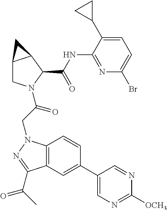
C12=C(N(CC(=O)N3CC4C(C3C(NC3=NC(Br)=CC=C3C3CC3)=O)C4)N=C1C(=O)C)C=CC(C1=CN=C([OCH3])N=C1)=C2
